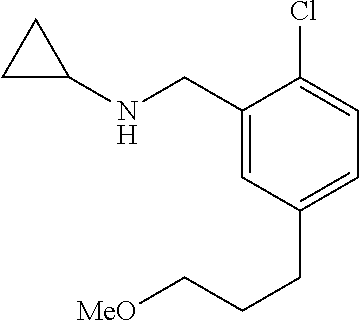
C1(CNC2CC2)=CC(CCC[MeO])=CC=C1Cl
